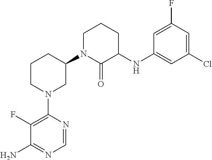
C1(N2CC(N3C(=O)C(NC4=CC(Cl)=CC(F)=C4)CCC3)CCC2)=C(F)C(N)=NC=N1
